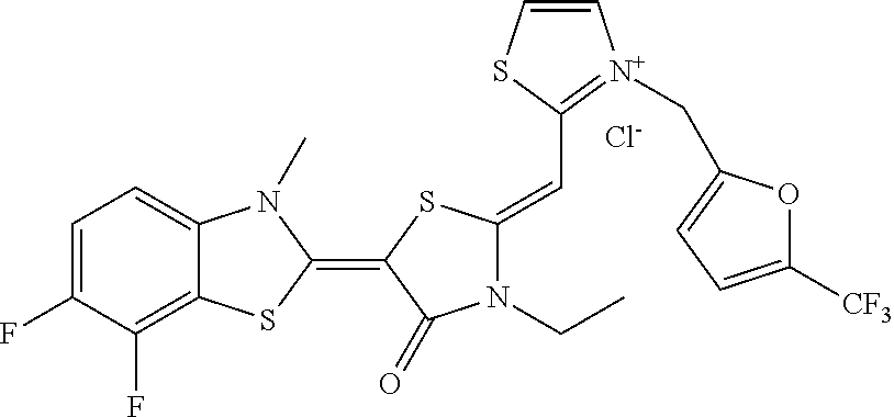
[Cl-].C1=C(F)C(F)=C2C(=C1)N(C)C(=C1SC(=CC3=[N+](CC4=CC=C([CF3])O4)C=CS3)N(CC)C1=O)S2
